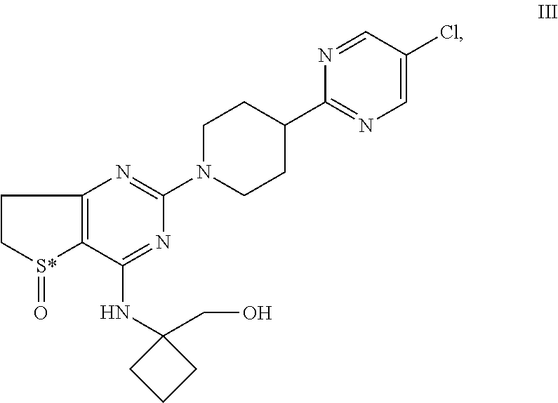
C1C[S*](=O)C2=C1N=C(N1CCC(C3=NC=C(Cl)C=N3)CC1)N=C2NC1(CO)CCC1
